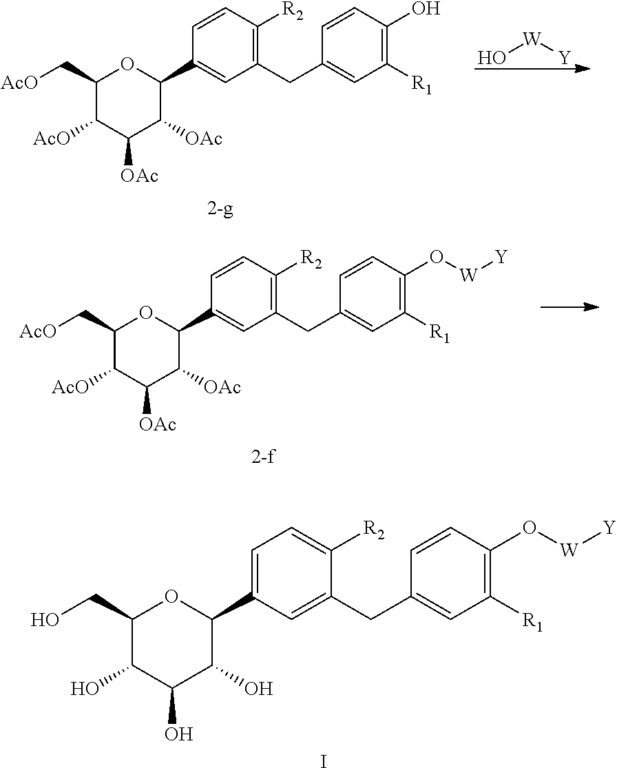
O[W][Y].C1(C[AcO])C([AcO])C([OAc])C([OAc])C(C2=CC(CC3=CC([R1])=C(O)C=C3)=C([R2])C=C2)O1.C1(C[AcO])C([AcO])C([OAc])C([OAc])C(C2=CC(CC3=CC([R1])=C(O[W][Y])C=C3)=C([R2])C=C2)O1.C1(CO)C(O)C(O)C(O)C(C2=CC=C([R2])C(CC3=CC([R1])=C(O[W][Y])C=C3)=C2)O1.I
